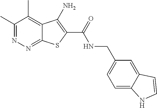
C1(C)=NN=C2C(=C1C)C(N)=C(C(=O)NCC1=CC=C3C(=C1)C=CN3)S2
